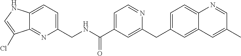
C1=C(CC2=CC(C(NCC3=CC=C4C(=N3)C(Cl)=CN4)=O)=CC=N2)C=C2C(=C1)N=CC(C)=C2
